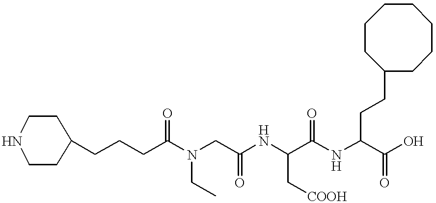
C1(CCCC(N(CC(NC(C(NC(CCC2CCCCCCC2)C(O)=O)=O)C[COOH])=O)CC)=O)CCNCC1
